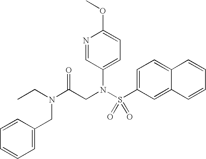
COC1=CC=C(N(S(C2=CC=C3C(=C2)C=CC=C3)(=O)=O)CC(=O)N(CC)CC2=CC=CC=C2)C=N1
